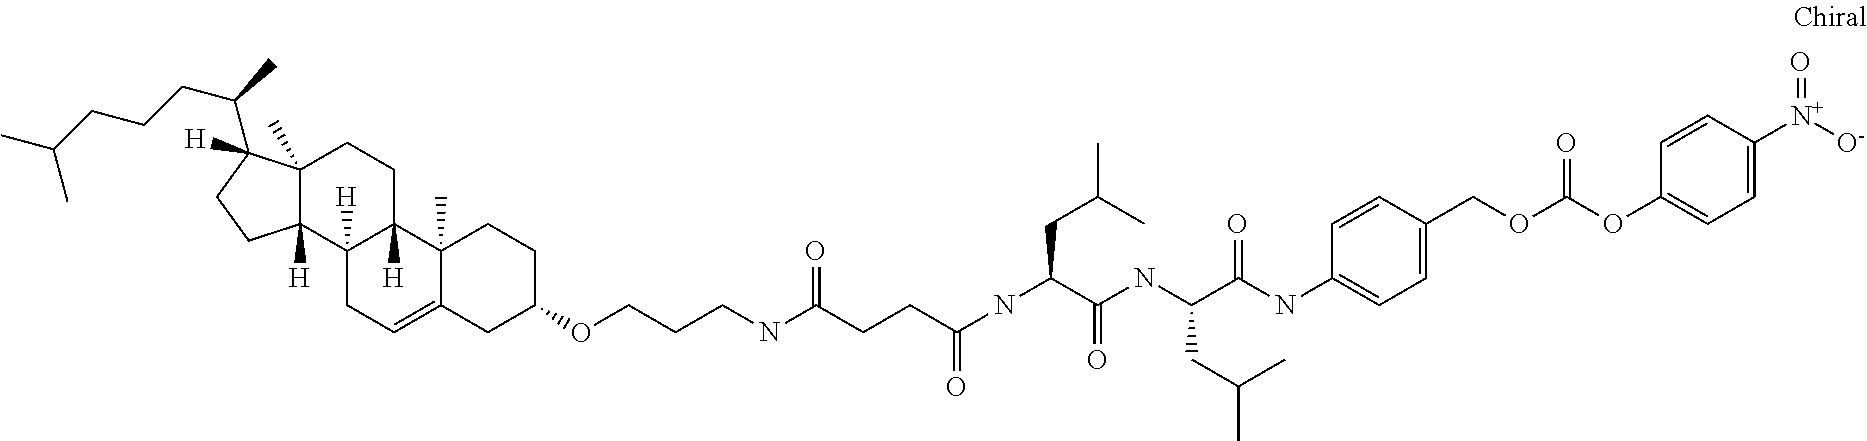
C12(C)C([H])(C3([H])C([H])(CC1)C1(C)C(=CC3)CC(OCCCNC(CCC(NC(CC(C)C)C(NC(C(NC3=CC=C(COC(OC4=CC=C([N+]([O-])=O)C=C4)=O)C=C3)=O)CC(C)C)=O)=O)=O)CC1)CCC2(C(C)CCCC(C)C)[H]
